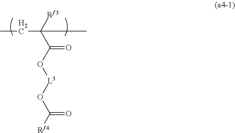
C(C)([Rf3])(C(O[L3]OC([Rf4])=O)=O)CC
